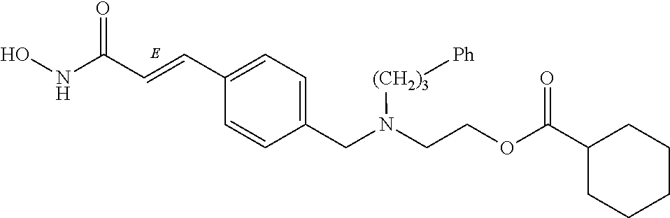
ONC(C=CC1=CC=C(CN(CCOC(C2CCCCC2)=O)[(CH2)3][Ph])C=C1)=O
